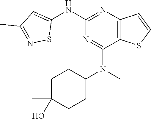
C1(NC2=CC(C)=NS2)=NC2=C(C(N(C3CCC(C)(O)CC3)C)=N1)SC=C2
